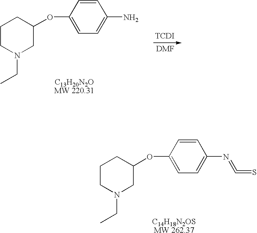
C1(OC2=CC=C(N=C=S)C=C2)CCCN(CC)C1.[DMF].C1(OC2=CC=C(N)C=C2)CCCN(CC)C1.[TCDI]
